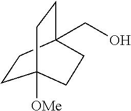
C1CC2(CO)CCC1([OMe])CC2
